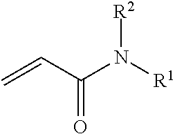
C=CC(=O)N([R1])[R2]
